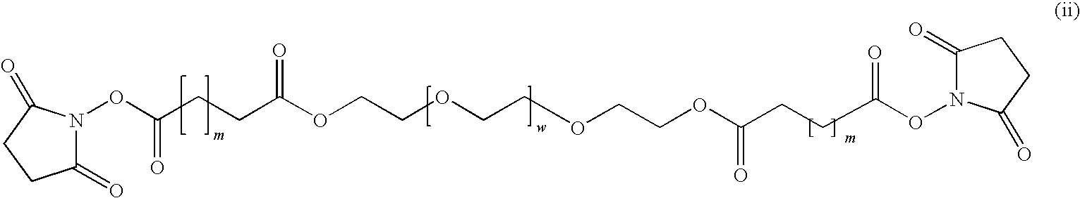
O(C(CCC(OCCOCCOCCOC(CCC(ON1C(=O)CCC1=O)=O)=O)=O)=O)N1C(=O)CCC1=O
